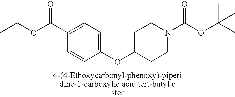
C(OC(=O)C1=CC=C(OC2CCN(C(OC(C)(C)C)=O)CC2)C=C1)C
